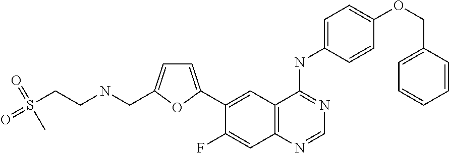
C1=C(C2=CC3=C(C=C2F)N=CN=C3NC2=CC=C(OCC3=CC=CC=C3)C=C2)OC(CNCCS(C)(=O)=O)=C1
